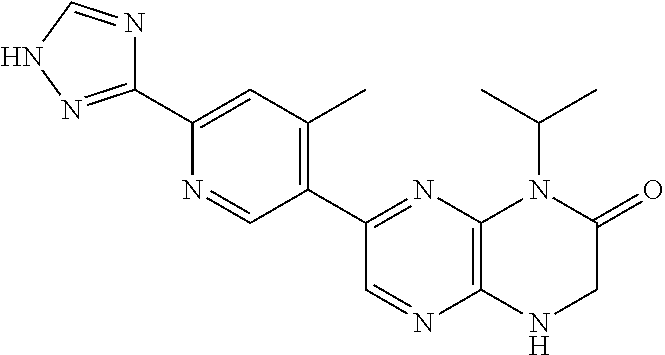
C1(C2=NNC=N2)=CC(C)=C(C2=NC3=C(N=C2)NCC(=O)N3C(C)C)C=N1
